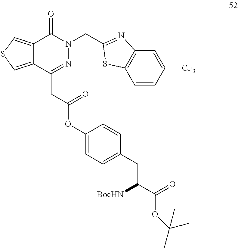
C12=CSC=C1C(CC(OC1=CC=C(CC(C(=O)OC(C)(C)C)[BocHN])C=C1)=O)=NN(CC1=NC3=C(C=CC([CF3])=C3)S1)C2=O
